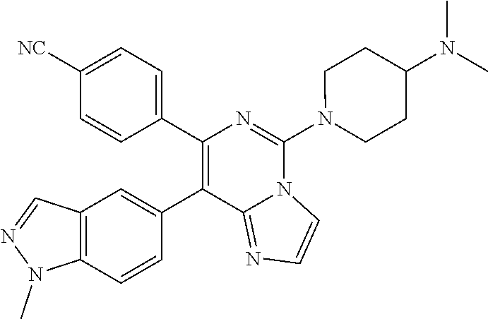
C12=C(C=CC(C3=C(C4=CC=C([NC])C=C4)N=C(N4CCC(N(C)C)CC4)N4C3=NC=C4)=C1)N(C)N=C2
